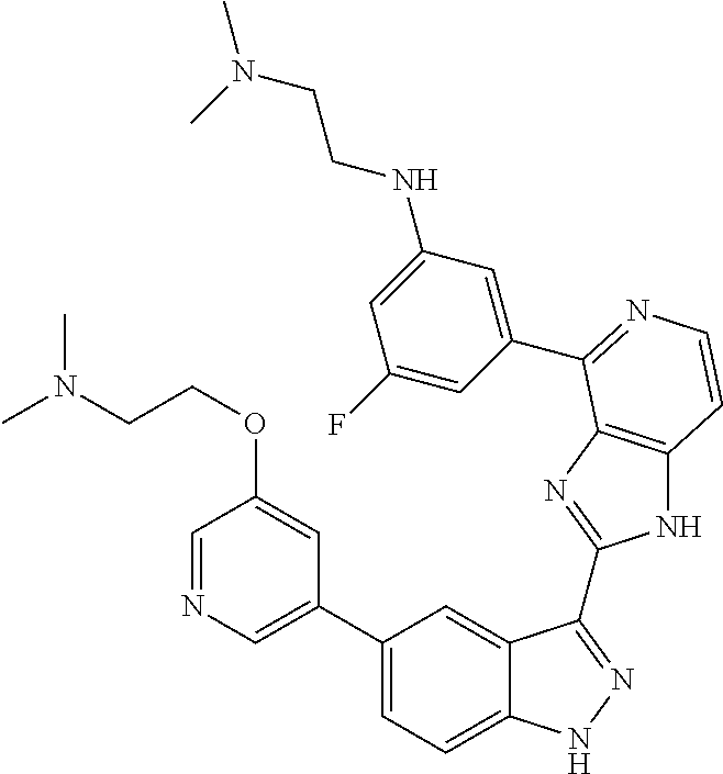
C1(C2=CN=CC(OCCN(C)C)=C2)=CC=C2C(=C1)C(C1=NC3=C(N1)C=CN=C3C1=CC(NCCN(C)C)=CC(F)=C1)=NN2
